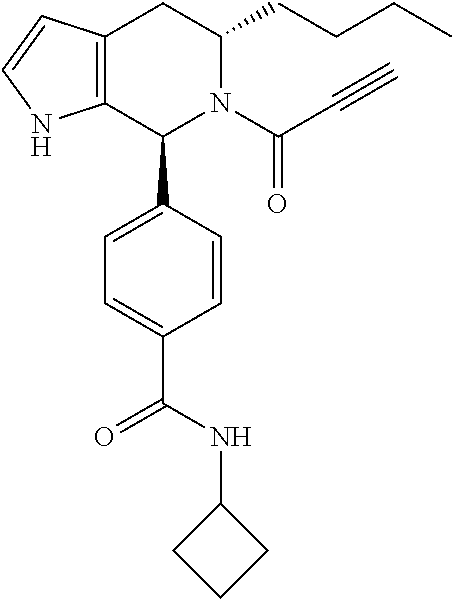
C12=C(CC(CCCC)N(C(C#C)=O)C1C1=CC=C(C(NC3CCC3)=O)C=C1)C=CN2
